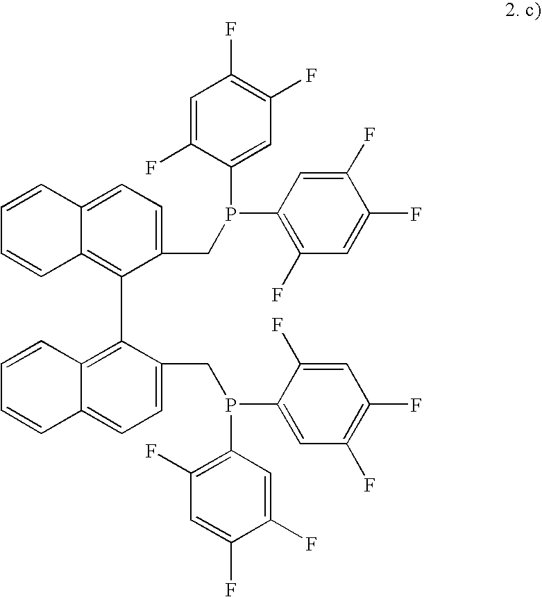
C1=CC2=CC=C(CP(C3=CC(F)=C(F)C=C3F)C3=C(F)C=C(F)C(F)=C3)C(C3=C4C(=CC=C3CP(C3=C(F)C=C(F)C(F)=C3)C3=CC(F)=C(F)C=C3F)C=CC=C4)=C2C=C1
